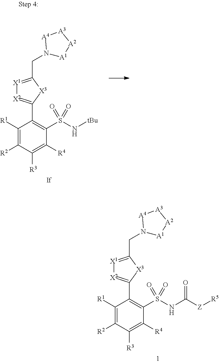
C1([R1])=C([R2])C([R3])=C([R4])C(S(NC([Z][R5])=O)(=O)=O)=C1C1=[X2][X1]=C(CN2[A1][A2][A3][A4]2)[X3]1.C1([R1])=C([R2])C([R3])=C([R4])C(S(N[tBu])(=O)=O)=C1C1=[X2][X1]=C(CN2[A1][A2][A3][A4]2)[X3]1
